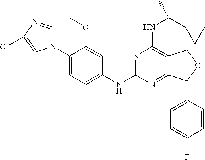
C1(N2C=NC(Cl)=C2)=CC=C(NC2=NC(NC(C3CC3)C)=C3C(=N2)C(C2=CC=C(F)C=C2)OC3)C=C1OC
